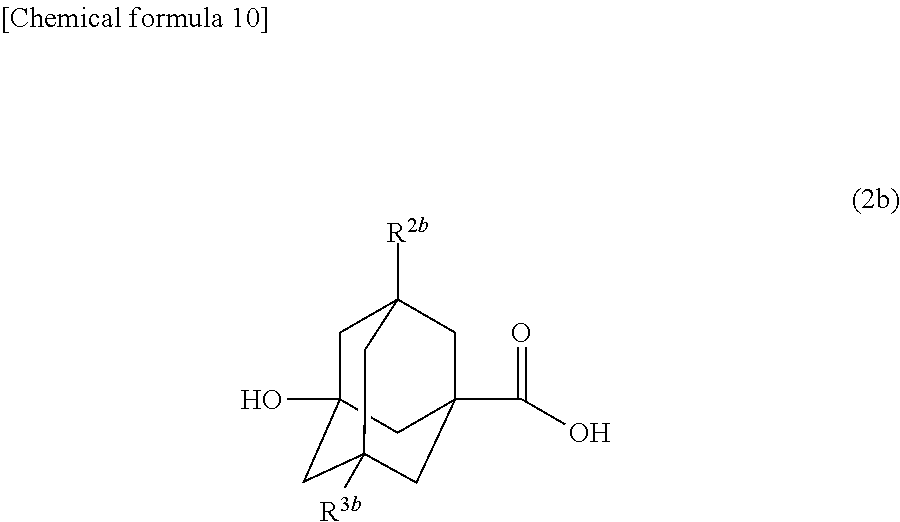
C1C2(O)CC3([R3b])CC(C(=O)O)(CC1([R2b])C3)C2
